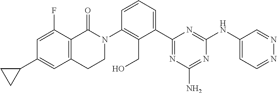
C1(C2=CC3=C(C(F)=C2)C(=O)N(C2=C(CO)C(C4=NC(N)=NC(NC5=CC=NN=C5)=N4)=CC=C2)CC3)CC1
